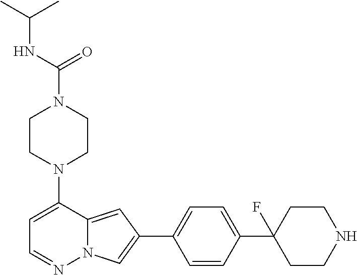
N1(C2=CC=NN3C2=CC(C2=CC=C(C4(F)CCNCC4)C=C2)=C3)CCN(C(=O)NC(C)C)CC1
